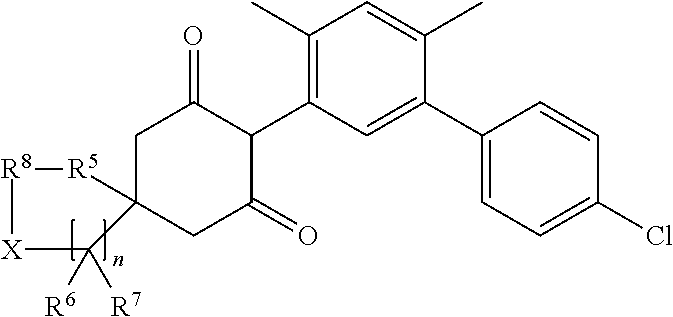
C1C2(CC(=O)C(C3=C(C)C=C(C)C(C4=CC=C(Cl)C=C4)=C3)C1=O)[R5][R8][X]C2([R6])[R7]
